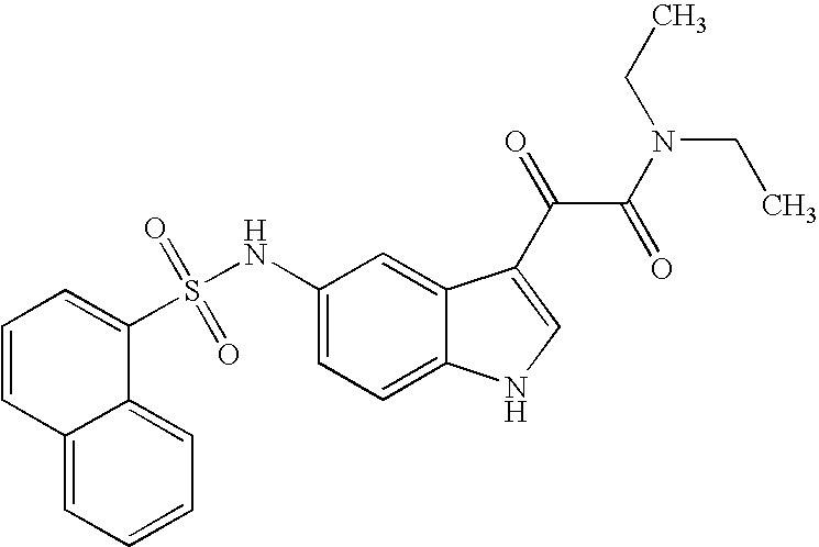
C1(S(NC2=CC=C3C(=C2)C(C(=O)C(N(CC)CC)=O)=CN3)(=O)=O)=CC=CC2=CC=CC=C12
